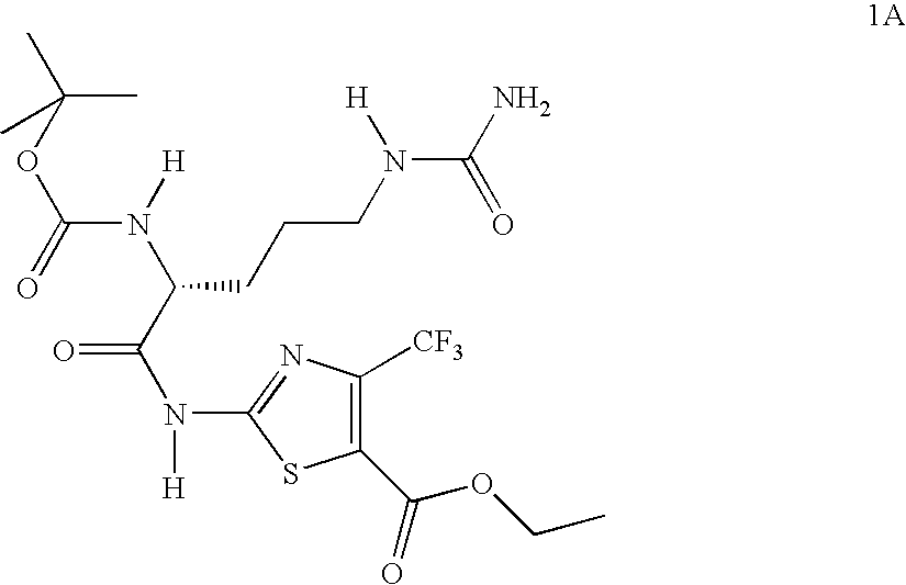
C(N([H])C(C(N(C1=NC([CF3])=C(C(OCC)=O)S1)[H])=O)CCCN(C(N)=O)[H])(OC(C)(C)C)=O
